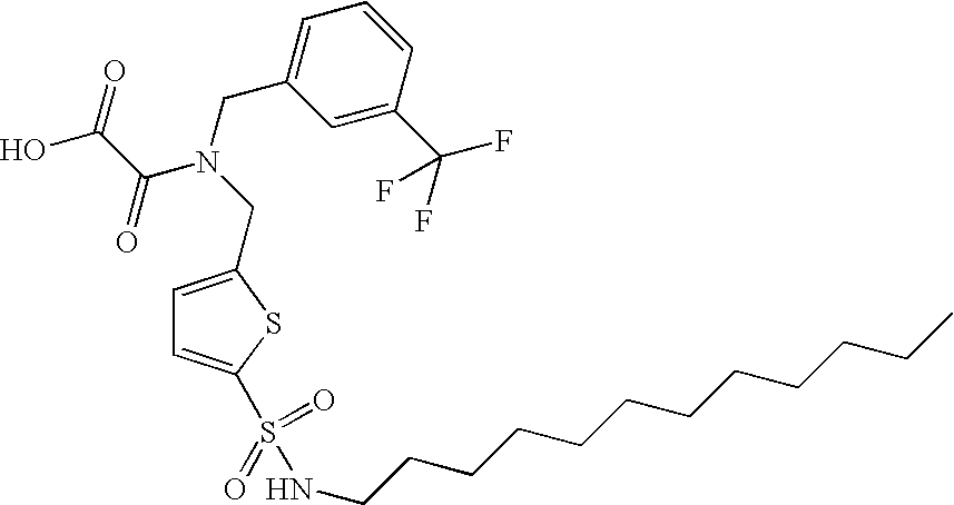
C1=C(CN(C(C(O)=O)=O)CC2=CC=CC(C(F)(F)F)=C2)SC(S(NCCCCCCCCCCCC)(=O)=O)=C1
